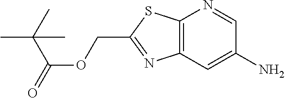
C12=C(C=C(N)C=N1)N=C(COC(=O)C(C)(C)C)S2
